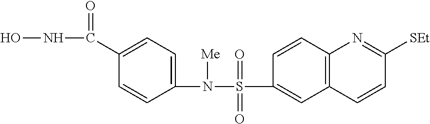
C1(N(S(C2=CC3=C(C=C2)N=C([SEt])C=C3)(=O)=O)[Me])=CC=C(C(NO)=O)C=C1
